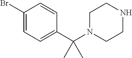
C1(Br)=CC=C(C(N2CCNCC2)(C)C)C=C1
